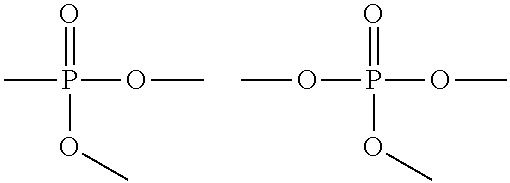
P(OC)(C)(=O)OC.P(OC)(OC)(=O)OC
